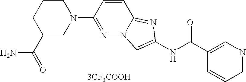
[3CF3COOH].C1=CC=NC=C1C(NC1=CN2N=C(N3CCCC(C(=O)N)C3)C=CC2=N1)=O
